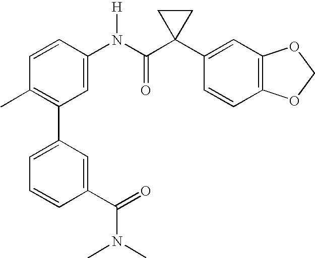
C1=CC(N(C(C2(C3=CC4=C(C=C3)OCO4)CC2)=O)[H])=CC(C2=CC=CC(C(=O)N(C)C)=C2)=C1C
